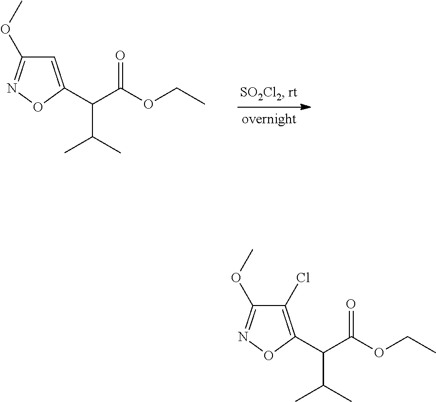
C1=C(C(C(OCC)=O)C(C)C)ON=C1OC.C1(Cl)=C(C(C(OCC)=O)C(C)C)ON=C1OC
